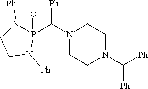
[Ph]C(N1CCN(C([Ph])[Ph])CC1)P1(=O)N([Ph])CCN1[Ph]
